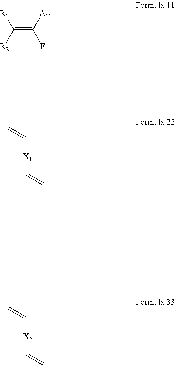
[R1]C([R2])=C([A11])F.C=C[X1]C=C.C=C[X2]C=C
